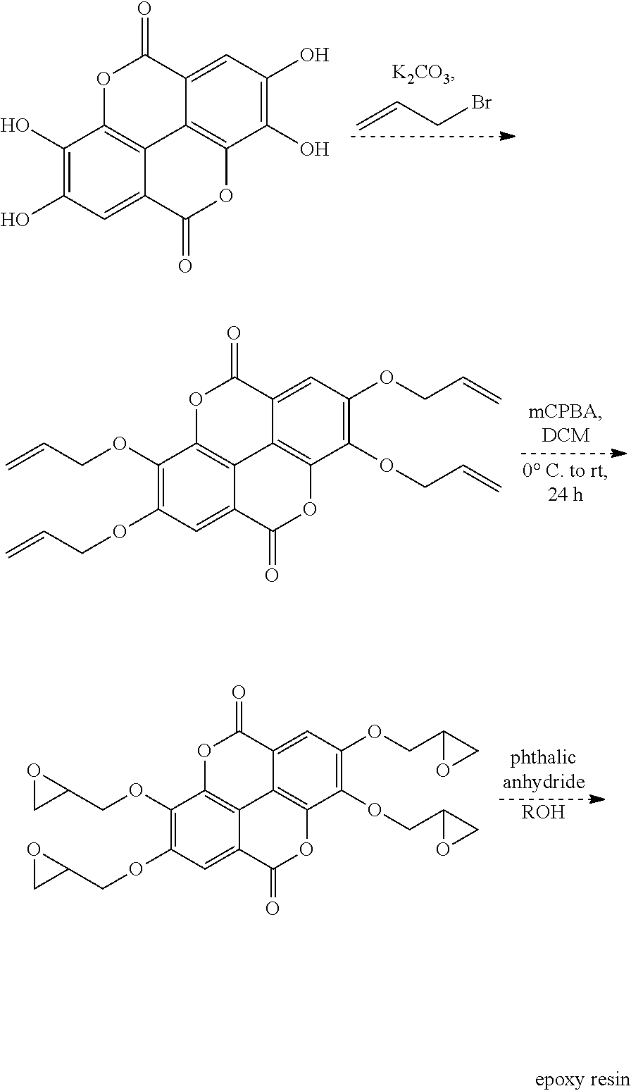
C1(O)=C(O)C=C2C3=C1OC(=O)C1=CC(O)=C(O)C(=C31)OC2=O.C=CCBr.C1(OCC=C)=C(OCC=C)C=C2C3=C1OC(=O)C1=CC(OCC=C)=C(OCC=C)C(=C31)OC2=O.C1(OCC2CO2)=C(OCC2CO2)C=C2C3=C1OC(=O)C1=CC(OCC4CO4)=C(OCC4CO4)C(=C31)OC2=O.[ROH]
